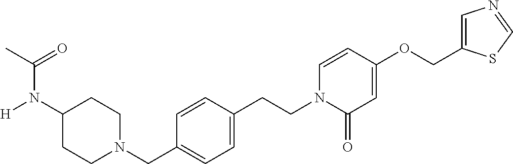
C1(N([H])C(C)=O)CCN(CC2=CC=C(CCN3C(=O)C=C(OCC4=CN=CS4)C=C3)C=C2)CC1
